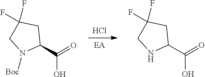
Cl.[EA].C1(C(=O)O)CC(F)(F)CN1.C1(C(=O)O)CC(F)(F)CN1[Boc]
